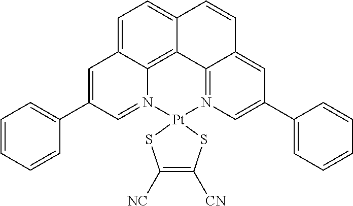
C1=C2C3=C4C(=C1)C=CC1=CC(C5=CC=CC=C5)=CN(=C41)[Pt]1(N3=CC(C3=CC=CC=C3)=C2)SC([NC])=C([CN])S1
